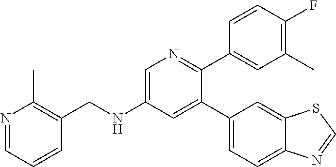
C(NC1=CN=C(C2=CC(C)=C(F)C=C2)C(C2=CC=C3C(=C2)SC=N3)=C1)C1=C(C)N=CC=C1
